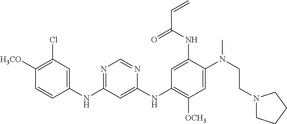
C1(NC2=CC(Cl)=C([OCH3])C=C2)=NC=NC(NC2=C([OCH3])C=C(N(CCN3CCCC3)C)C(NC(C=C)=O)=C2)=C1
